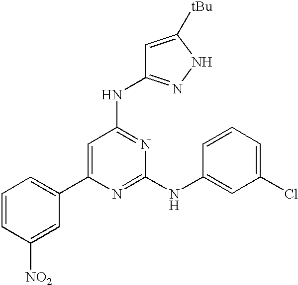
C1=C(C2=CC=CC([NO2])=C2)N=C(NC2=CC(Cl)=CC=C2)N=C1NC1=NNC([tBu])=C1
